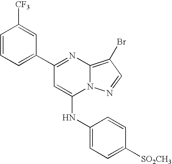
C1=CC=C(C2=NC3=C(Br)C=NN3C(NC3=CC=C([SO2CH3])C=C3)=C2)C=C1[CF3]
